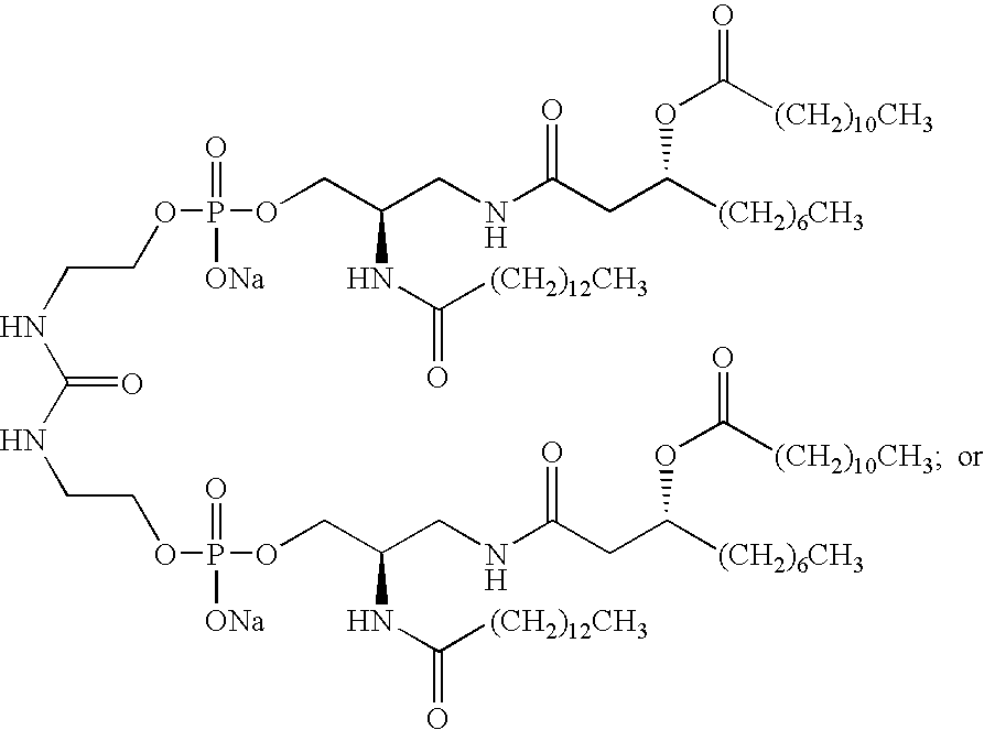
O(CC(CNC(CC([(CH2)6CH3])OC(=O)[(CH2)10CH3])=O)NC(=O)[(CH2)12CH3])P(=O)([ONa])OCCNC(NCCOP(=O)([ONa])OCC(CNC(CC([(CH2)6CH3])OC(=O)[(CH2)10CH3])=O)NC(=O)[(CH2)12CH3])=O
